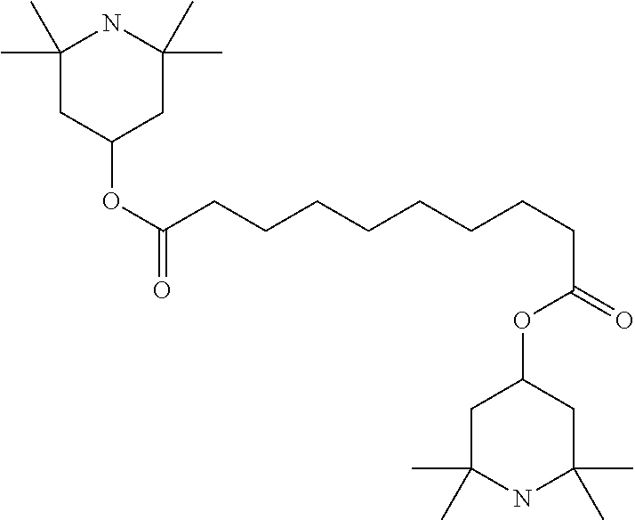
C1(C)(C)CC(OC(=O)CCCCCCCCC(OC2CC(C)(C)NC(C)(C)C2)=O)CC(C)(C)N1
